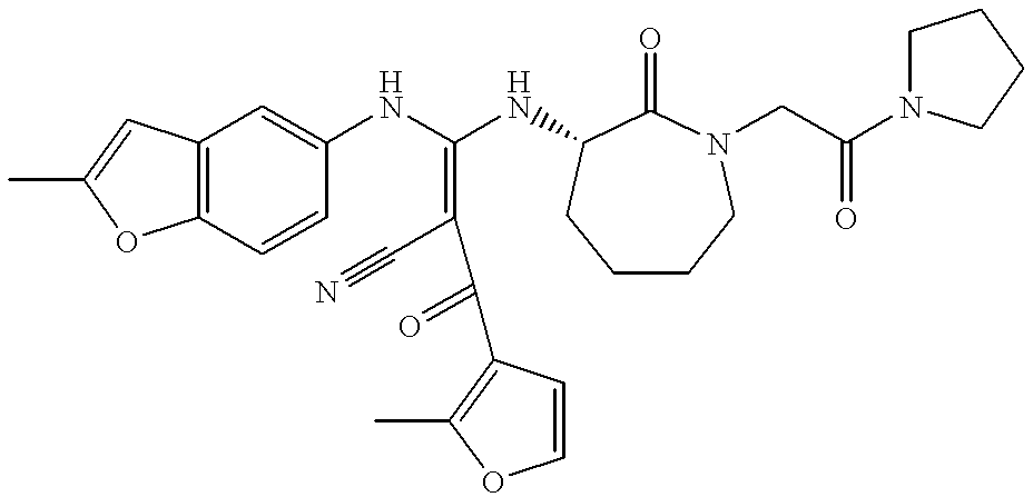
C12=C(C=CC(NC(NC3C(=O)N(CC(N4CCCC4)=O)CCCC3)=C(C#N)C(=O)C3=C(C)OC=C3)=C1)OC(C)=C2
